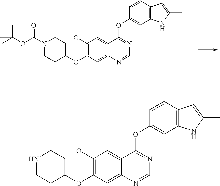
C1(OC)=C(OC2CCN(C(OC(C)(C)C)=O)CC2)C=C2C(=C1)C(OC1=CC3=C(C=C1)C=C(C)N3)=NC=N2.C1(OC)=C(OC2CCNCC2)C=C2C(=C1)C(OC1=CC3=C(C=C1)C=C(C)N3)=NC=N2
